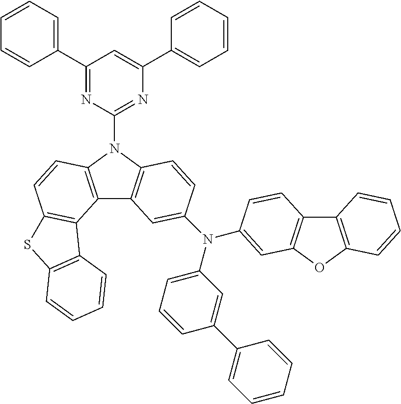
C1(C2=CC=CC=C2)=NC(N2C3=C(C4=C2C=CC2=C4C4=C(S2)C=CC=C4)C=C(N(C2=CC=CC(C4=CC=CC=C4)=C2)C2=CC4=C(C5=C(O4)C=CC=C5)C=C2)C=C3)=NC(C2=CC=CC=C2)=C1
